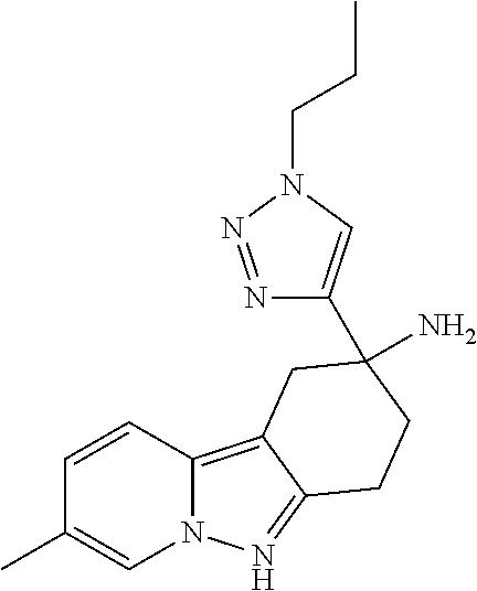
N1=NN(CCC)C=C1C1(N)CCC2=NN3C=C(C)C=CC3=C2C1
